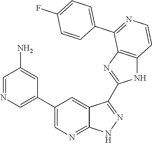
C1=NC=C(C2=CN=C3C(=C2)C(C2=NC4=C(N2)C=CN=C4C2=CC=C(F)C=C2)=NN3)C=C1N
